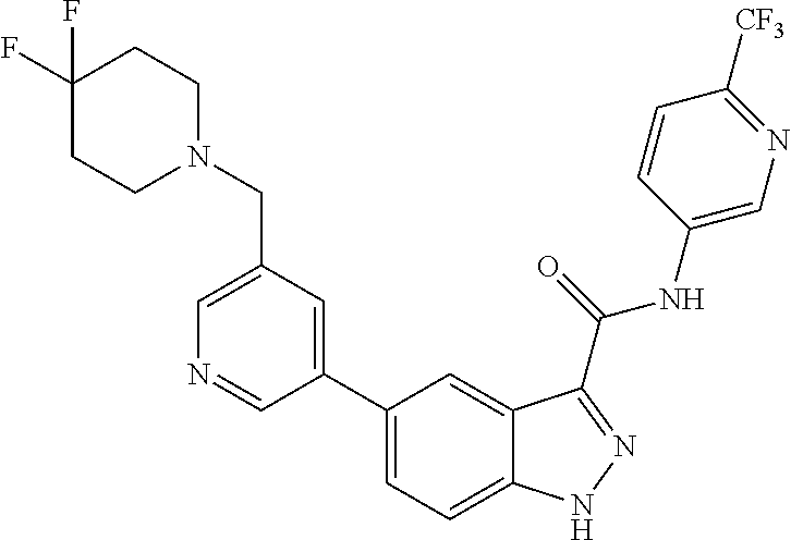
C1(CN2CCC(F)(F)CC2)=CN=CC(C2=CC=C3C(=C2)C(C(NC2=CN=C([CF3])C=C2)=O)=NN3)=C1
